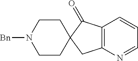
C12=C(N=CC=C1)CC1(C2=O)CCN([Bn])CC1
